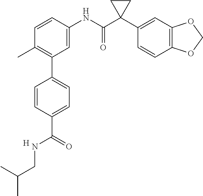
C1=C(NC(C2(C3=CC4=C(C=C3)OCO4)CC2)=O)C=CC(C)=C1C1=CC=C(C(NCC(C)C)=O)C=C1.[H]
